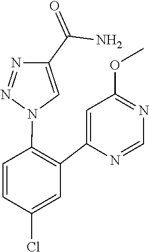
C1=NC(C2=C(N3C=C(C(=O)N)N=N3)C=CC(Cl)=C2)=CC(OC)=N1
